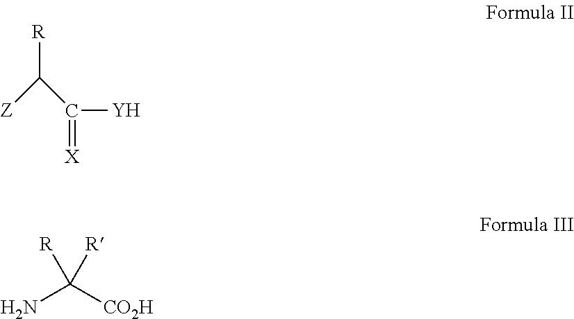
C([Z])(C([Y])=[X])[R].C(N)([CO2H])([R])[R]
